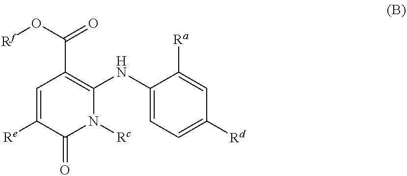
C1(NC2=C(C(=O)O[Rf])C=C([Re])C(=O)N2[Rc])=CC=C([Rd])C=C1[Ra]
